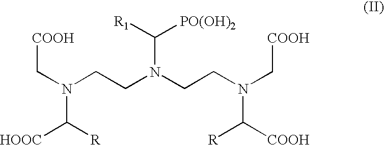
[HOOC]C(N(C[COOH])CCN(CCN(C[COOH])C([COOH])[R])C([R1])[PO(OH)2])[R]
